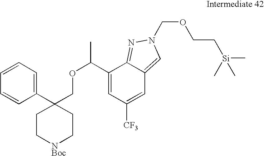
C1(C(OCC2(C3=CC=CC=C3)CC[NBoc]CC2)C)=CC([CF3])=CC2=CN(COCC[Si](C)(C)C)N=C12
